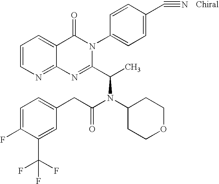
C12=NC=CC=C1C(=O)N(C1=CC=C(C#N)C=C1)C(C(C)N(C1CCOCC1)C(CC1=CC=C(F)C(C(F)(F)F)=C1)=O)=N2
